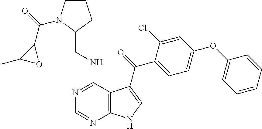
C1=CC=CC(OC2=CC=C(C(=O)C3=CNC4=C3C(NCC3CCCN3C(=O)C3C(C)O3)=NC=N4)C(Cl)=C2)=C1
